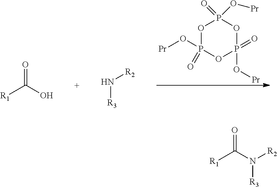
O1P(=O)(O[Pr])OP(O[Pr])(=O)OP1(O[Pr])=O.[R1]C(O)=O.N([R3])[R2].N([R3])([R2])C([R1])=O
